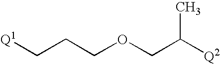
C(CCOCC([Q2])C)[Q1]
